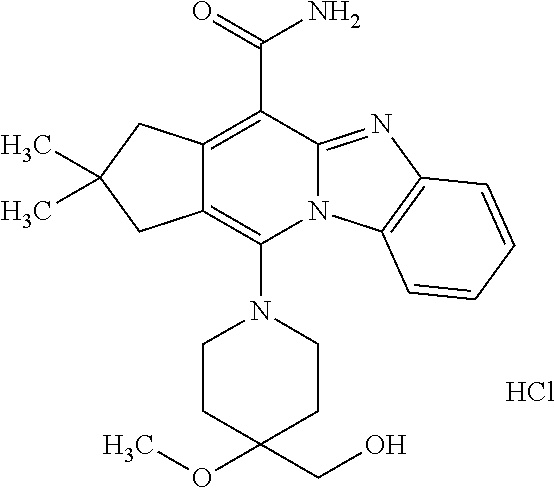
C12=C(N3CCC(OC)(CO)CC3)N3C(=NC4=C3C=CC=C4)C(C(N)=O)=C1CC(C)(C)C2.Cl
